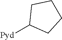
[Pyd]C1CCCC1
